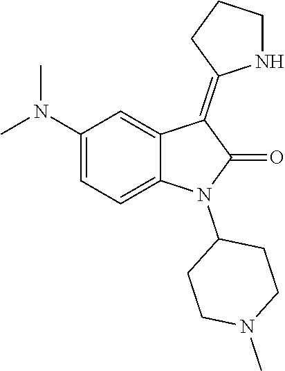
N(C1=CC=C2C(=C1)C(=C1NCCC1)C(=O)N2C1CCN(C)CC1)(C)C
